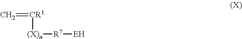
C=[CR1][(X)n][R7][EH]
